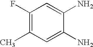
C1(F)=C(C)C=C(N)C(N)=C1
